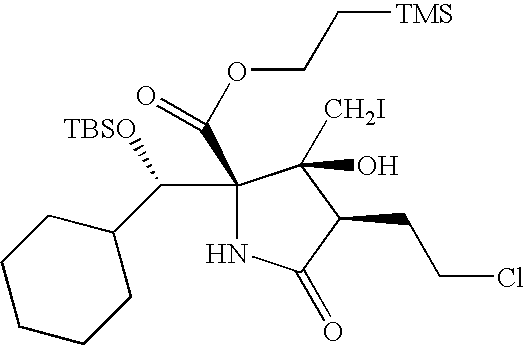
C1(C([TBSO])C2CCCCC2)(C(OCC[TMS])=O)NC(=O)C(CCCl)C1(O)[CH2I]
